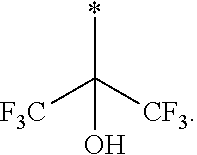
*C([CF3])([F3C])O
